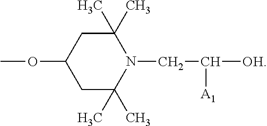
O(C1CC(C)(C)N(CC([OH])[A1])C(C)(C)C1)C
